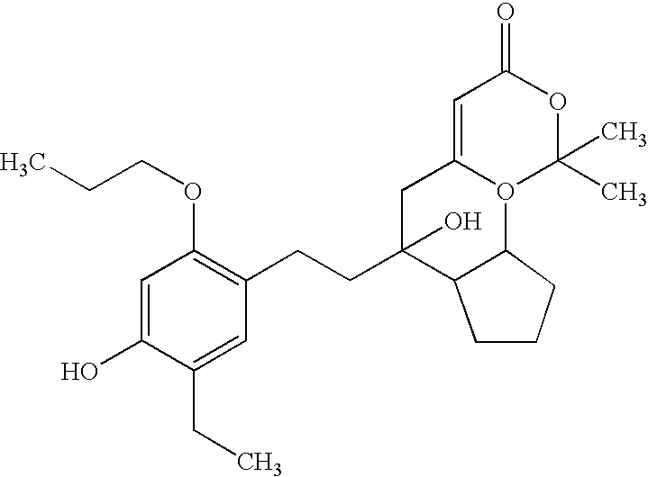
CCCOC1=C(CCC2(O)CC3=CC(=O)OC(C)(C)O3C3CCCC23)C=C(CC)C(O)=C1
